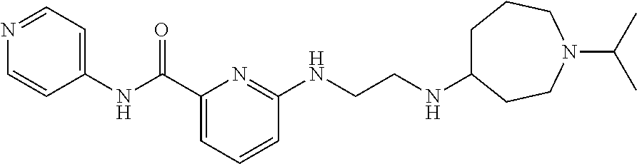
C1(C(=O)NC2=CC=NC=C2)=CC=CC(NCCNC2CCCN(C(C)C)CC2)=N1
